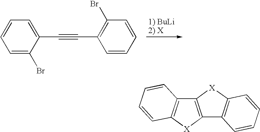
[1) BuLi2) X].C1=CC=C(C#CC2=C(Br)C=CC=C2)C(Br)=C1.C12=C([X]C3=C1C=CC=C3)C1=C([X]2)C=CC=C1
